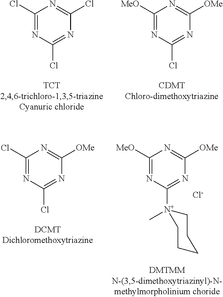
C1(Cl)=NC(Cl)=NC(Cl)=N1.C1([MeO])=NC(Cl)=NC([OMe])=N1.C1(Cl)=NC(Cl)=NC([OMe])=N1.C1([MeO])=NC([N+]2(C)CCCCC2)=NC([OMe])=N1.[Cl-]
